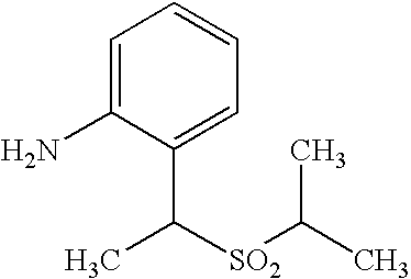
C1=C(N)C(C([SO2]C(C)C)C)=CC=C1
